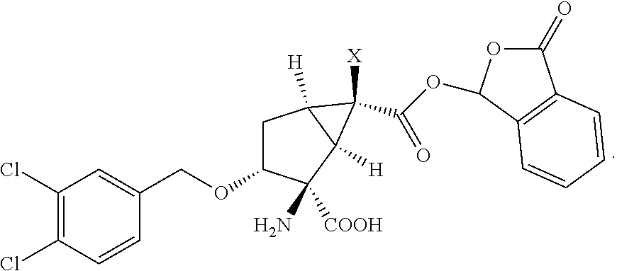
C1C(OCC2=CC(Cl)=C(Cl)C=C2)C(N)([COOH])C2([H])C1([H])C2([X])C(OC1OC(=O)C2=C1C=CC=C2)=O
